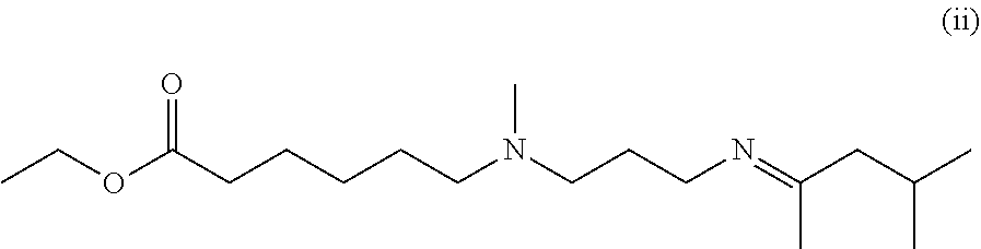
CCOC(CCCCCN(CCCN=C(C)CC(C)C)C)=O
